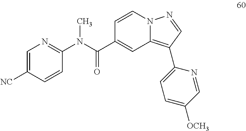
C1=CN2C(=C(C3=CC=C([OCH3])C=N3)C=N2)C=C1C(N(C1=NC=C([NC])C=C1)C)=O
